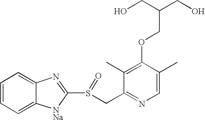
C1=CC=C2C(=C1)N=C(S(CC1=NC=C(C)C(OCC(CO)CO)=C1C)=O)[NNa]2
